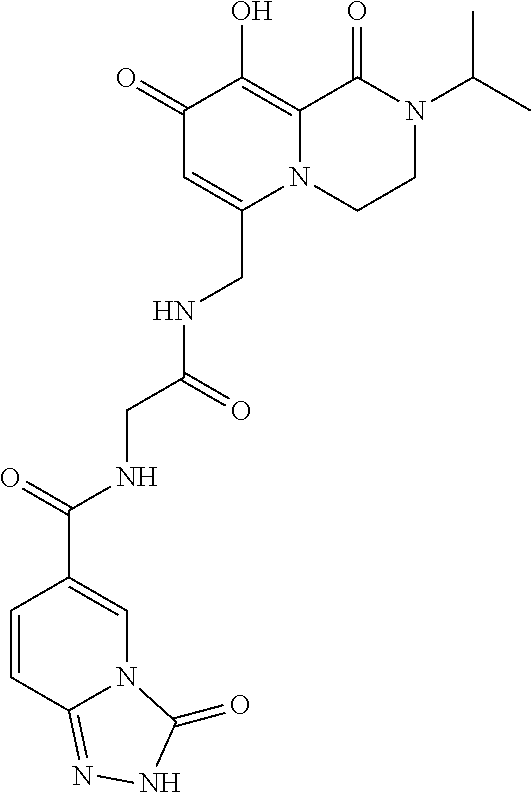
C1(=O)C=C(CNC(CNC(C2=CN3C(=NNC3=O)C=C2)=O)=O)N2C(=C1O)C(=O)N(C(C)C)CC2
